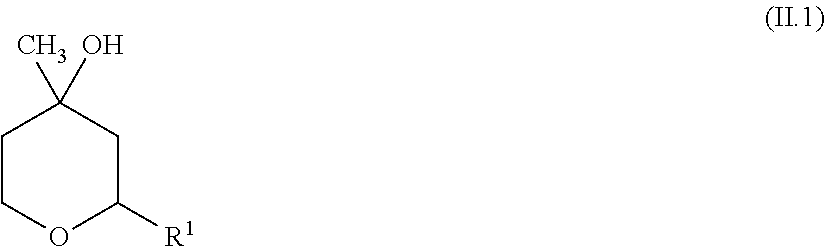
C1COC([R1])CC1(O)C
